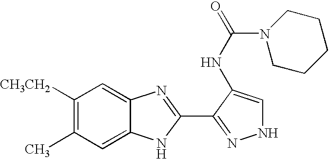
C1([CH3CH2])=C(C)C=C2C(=C1)N=C(C1=NNC=C1NC(N1CCCCC1)=O)N2
